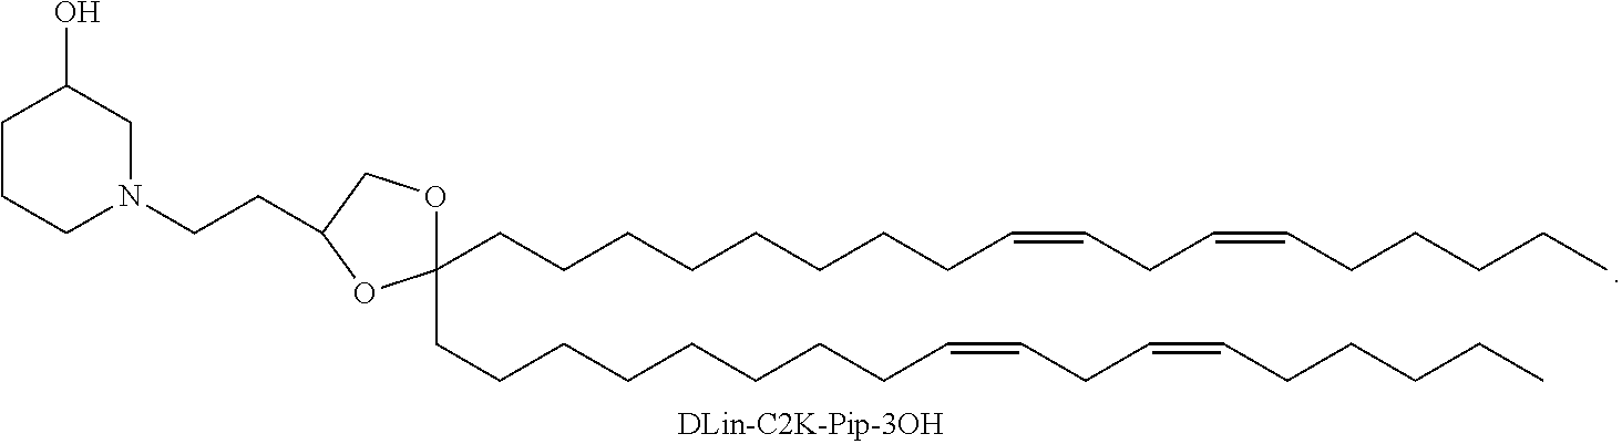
C1(CCCCCCCCC=CCC=CCCCCC)(CCCCCCCCC=CCC=CCCCCC)OCC(CCN2CC(O)CCC2)O1
